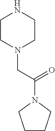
N1(CC(N2CCCC2)=O)CCNCC1
